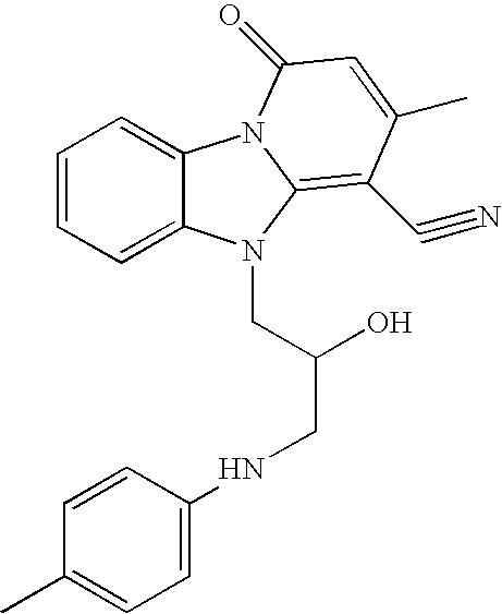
C1=CC=C2C(=C1)N1C(=C(C#N)C(C)=CC1=O)N2CC(CNC1=CC=C(C)C=C1)O
